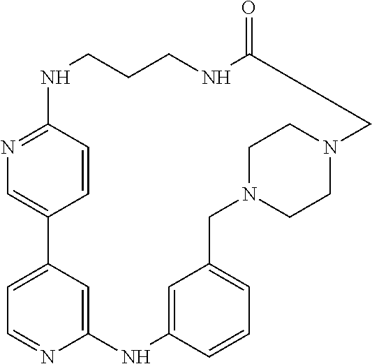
C1=C2C=CC(=N1)NCCCNC(=O)CN1CCN(CC3=CC=CC(=C3)NC3=CC2=CC=N3)CC1
